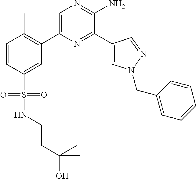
C1(C2=C(C)C=CC(S(=O)(=O)NCCC(O)(C)C)=C2)=CN=C(N)C(C2=CN(CC3=CC=CC=C3)N=C2)=N1
